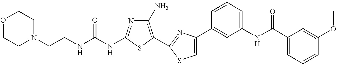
C(NC1=NC(N)=C(C2=NC(C3=CC(NC(C4=CC=CC(OC)=C4)=O)=CC=C3)=CS2)S1)(NCCN1CCOCC1)=O
